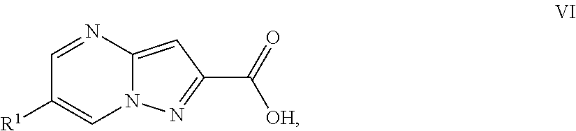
C12=CC(C(=O)[OH])=NN1C=C([R1])C=N2
